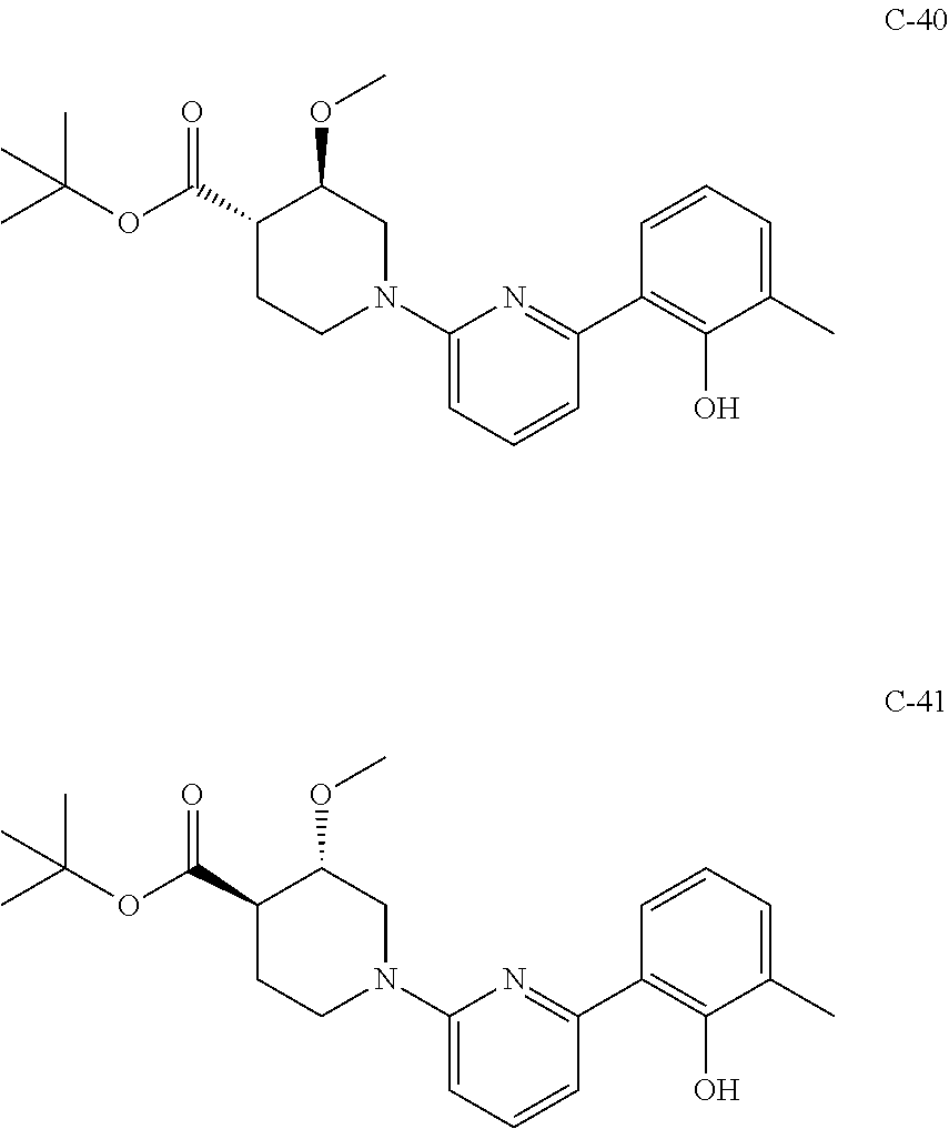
C1(N2CC(OC)C(C(OC(C)(C)C)=O)CC2)=CC=CC(C2=C(O)C(C)=CC=C2)=N1.C1(N2CC(OC)C(C(OC(C)(C)C)=O)CC2)=CC=CC(C2=C(O)C(C)=CC=C2)=N1
